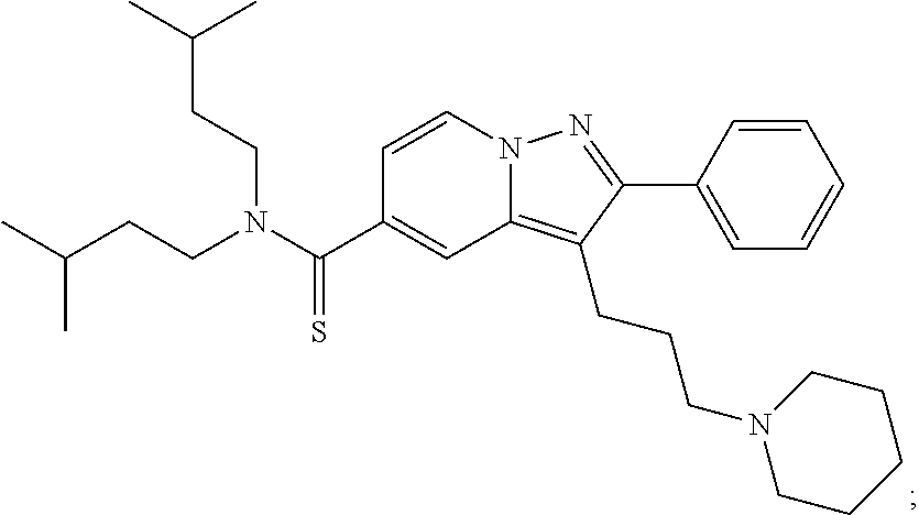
N12C(=C(CCCN3CCCCC3)C(C3=CC=CC=C3)=N1)C=C(C(N(CCC(C)C)CCC(C)C)=S)C=C2
